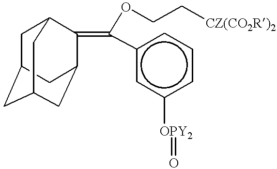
C1C2CC3CC(C(=C(c4cc([OPY2]=O)ccc4)OCC[CZ(CO2R)2])C1C3)C2
